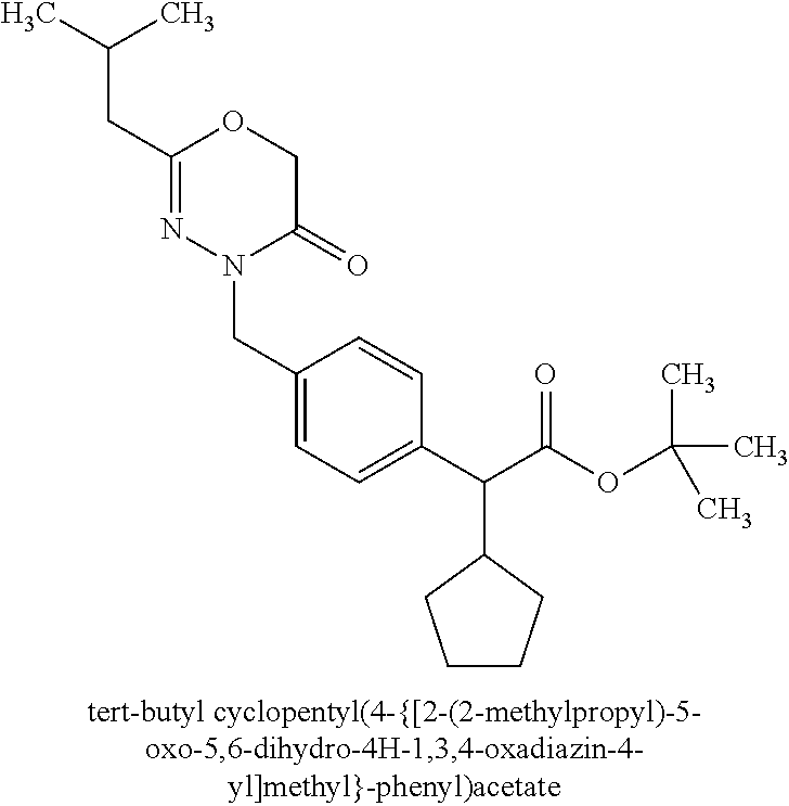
C(C(C)C)C1=NN(CC2=CC=C(C(C(OC(C)(C)C)=O)C3CCCC3)C=C2)C(=O)CO1
